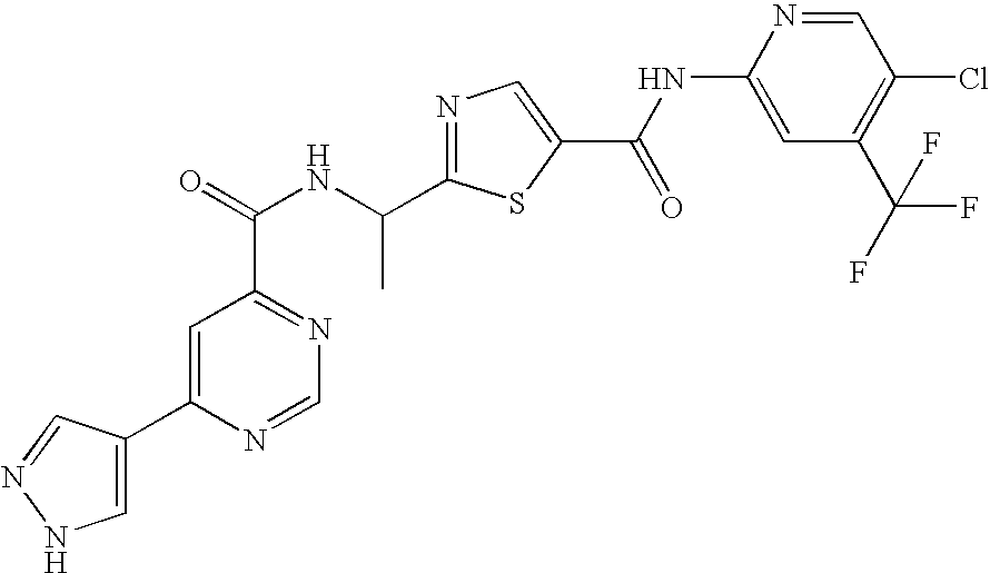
N1=C(C(NC(=O)C2=NC=NC(C3=CNN=C3)=C2)C)SC(C(NC2=CC(C(F)(F)F)=C(Cl)C=N2)=O)=C1
